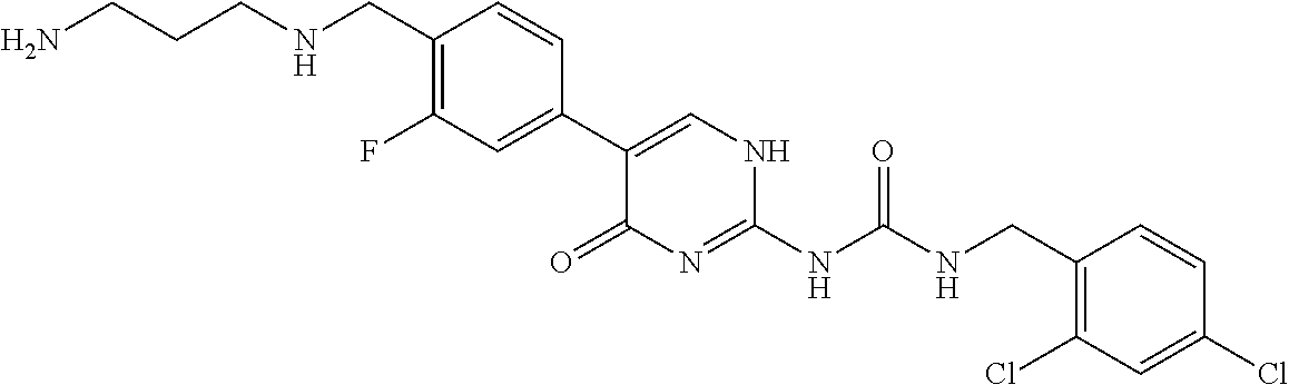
C1(C2=CC(F)=C(CNCCCN)C=C2)=CNC(NC(NCC2=C(Cl)C=C(Cl)C=C2)=O)=NC1=O
